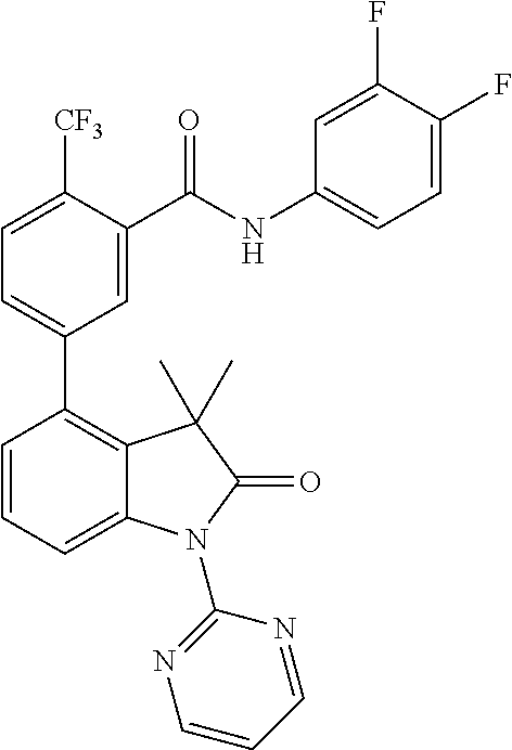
C1=C([CF3])C(C(NC2=CC=C(F)C(F)=C2)=O)=CC(C2=C3C(=CC=C2)N(C2=NC=CC=N2)C(=O)C3(C)C)=C1
